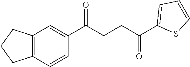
C1(C(CCC(C2=CC=CS2)=O)=O)=CC2=C(C=C1)CCC2
